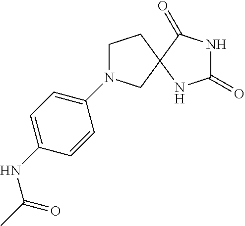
C1N(C2=CC=C(NC(=O)C)C=C2)CC2(C1)NC(=O)NC2=O
